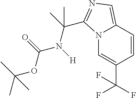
N12C=C(C(F)(F)F)C=CC1=CN=C2C(C)(N([H])C(=O)OC(C)(C)C)C
